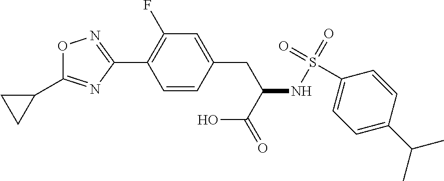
O1C(C2CC2)=NC(C2=C(F)C=C(CC(NS(=O)(=O)C3=CC=C(C(C)C)C=C3)C(=O)O)C=C2)=N1
